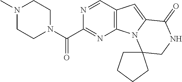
N1(C)CCN(C(=O)C2=NC3=C(C=N2)C=C2N3C3(CNC2=O)CCCC3)CC1
